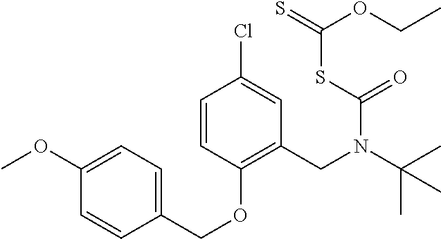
C1=CC(OCC2=CC=C(OC)C=C2)=C(CN(C(C)(C)C)C(SC(=S)OCC)=O)C=C1Cl
